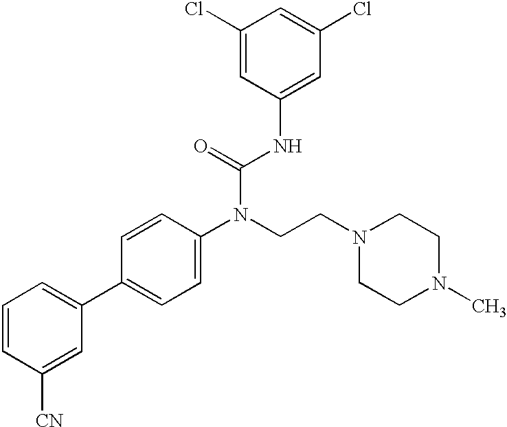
C1=CC([CN])=CC(C2=CC=C(N(CCN3CCN(C)CC3)C(=O)NC3=CC(Cl)=CC(Cl)=C3)C=C2)=C1
